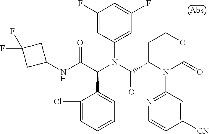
C1(NC(C(N(C(=O)C2N(C3=NC=CC([CN])=C3)C(=O)OCC2)C2=CC(F)=CC(F)=C2)C2=CC=CC=C2Cl)=O)CC(F)(F)C1
